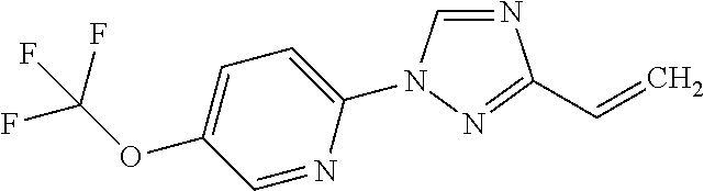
N1=CN(C2=CC=C(OC(F)(F)F)C=N2)N=C1C=C
